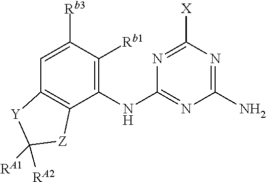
C1=C([Rb3])C([Rb1])=C(NC2=NC(N)=NC([X])=N2)C2=C1[Y]C([RA1])([RA2])[Z]2
